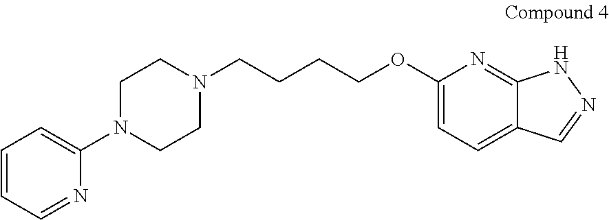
C1=CC=NC(N2CCN(CCCCOC3=CC=C4C(=N3)NN=C4)CC2)=C1
